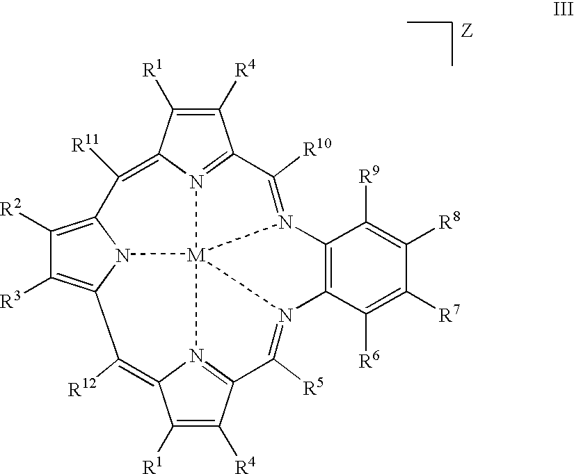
C1([R4])=C([R1])C2=C([R11])C3=C([R2])C([R3])=C4N3[M]356N2=C1C([R10])=N3C1=C(C([R6])=C([R7])C([R8])=C1[R9])N5=C([R5])C1=N6C(=C4[R12])C([R1])=C1[R4]
